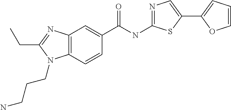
C12=C(C=CC(C(NC3=NC=C(C4=CC=CO4)S3)=O)=C1)N(CCCN)C(CC)=N2
